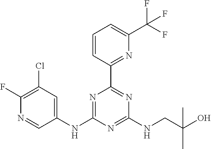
N(C1=NC(C2=NC(C(F)(F)F)=CC=C2)=NC(NCC(O)(C)C)=N1)C1=CC(Cl)=C(F)N=C1
